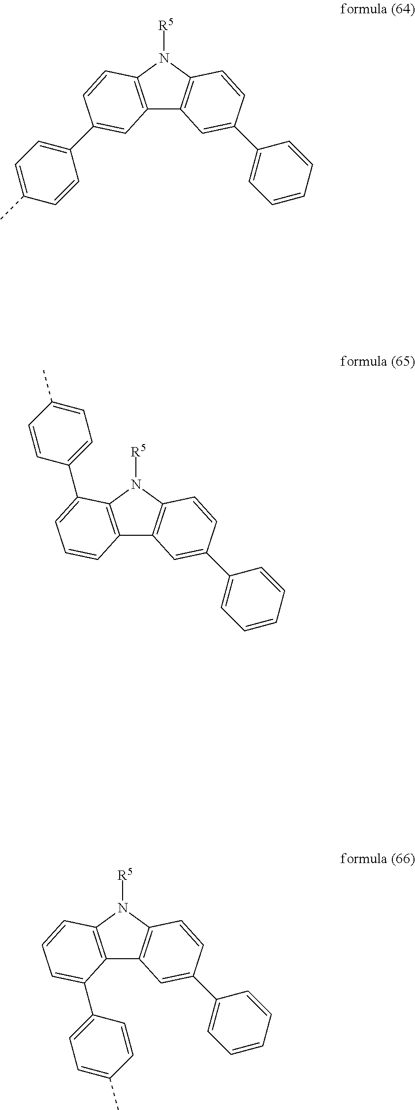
C12=C(C=CC(C3=CC=C(C)C=C3)=C1)N([R5])C1=C2C=C(C2=CC=CC=C2)C=C1.C12=C(C(C3=CC=C(C)C=C3)=CC=C1)N([R5])C1=C2C=C(C2=CC=CC=C2)C=C1.C12=C(C=CC=C1C1=CC=C(C)C=C1)N([R5])C1=C2C=C(C2=CC=CC=C2)C=C1
